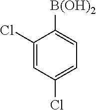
C1(Cl)=CC(Cl)=CC=C1[B(OH)2]
